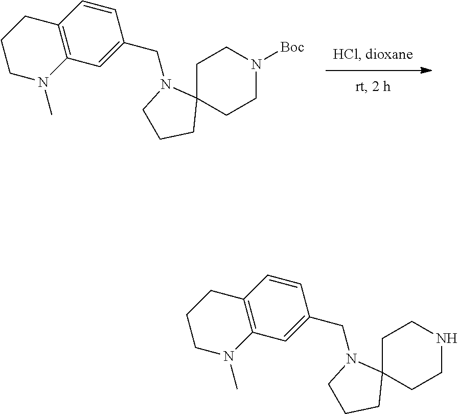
C1C2(CCN([Boc])C1)N(CC1=CC3=C(C=C1)CCCN3C)CCC2.C1C2(CCNC1)N(CC1=CC3=C(C=C1)CCCN3C)CCC2
